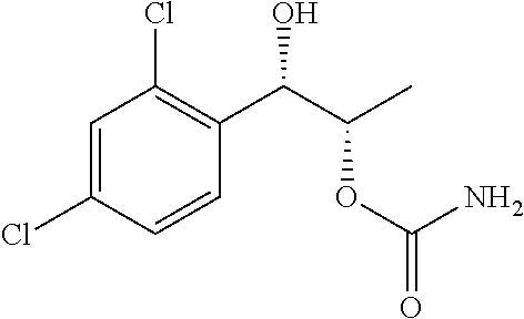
C1=C(Cl)C=CC(C(C(C)OC(=O)N)O)=C1Cl
